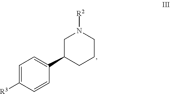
C1([R3])=CC=C(C2CCCN([R2])C2)C=C1
